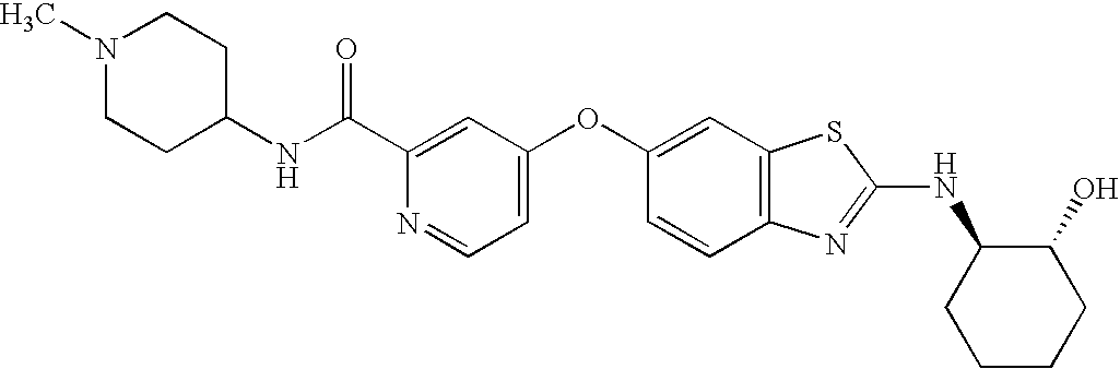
C1(C(NC2CCN(C)CC2)=O)=CC(OC2=CC3=C(C=C2)N=C(NC2CCCCC2O)S3)=CC=N1
